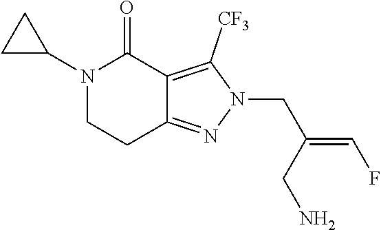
C1(N2C(=O)C3=C([CF3])N(CC(=CF)CN)N=C3CC2)CC1
